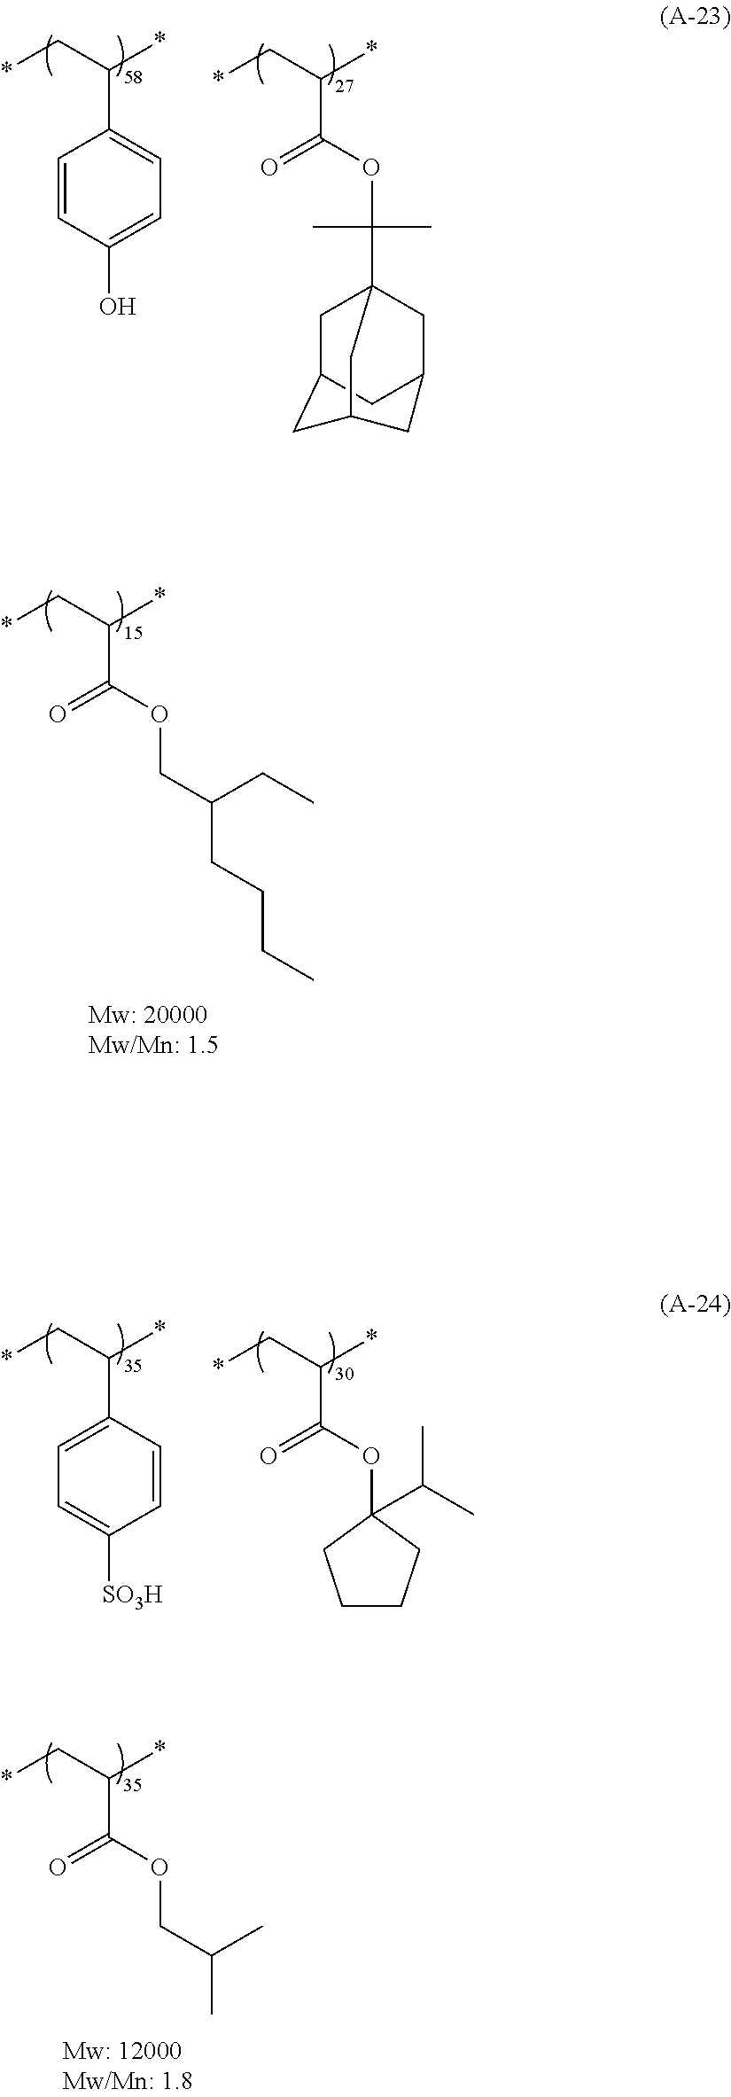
O=C(OC(C)(C)C12CC3CC(C1)CC(C2)C3)C(C*)*.C1=CC(O)=CC=C1C(C*)*.O=C(OCC(CCCC)CC)C(C*)*.C1=C(C(C*)*)C=CC([SO3H])=C1.O=C(OC1(C(C)C)CCCC1)C(C*)*.O=C(OCC(C)C)C(C*)*
